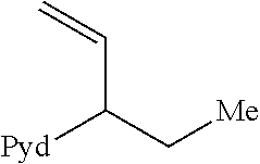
C(C([Pyd])C[Me])=C
